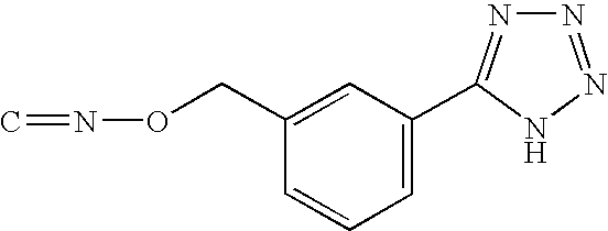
C1=CC=C(C2=NN=NN2)C=C1CON=C
